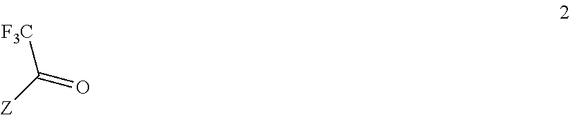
[Z]C([F3C])=O
